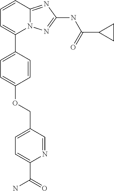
O(C1=CC=C(C2=CC=CC3=NC(NC(C4CC4)=O)=NN23)C=C1)CC1=CC=C(C(N)=O)N=C1
